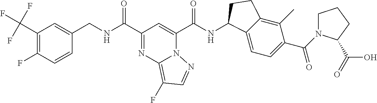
C1(C(F)(F)F)=C(F)C=CC(CNC(C2=NC3=C(F)C=NN3C(C(NC3C4=CC=C(C(=O)N5CCCC5C(=O)O)C(C)=C4CC3)=O)=C2)=O)=C1
